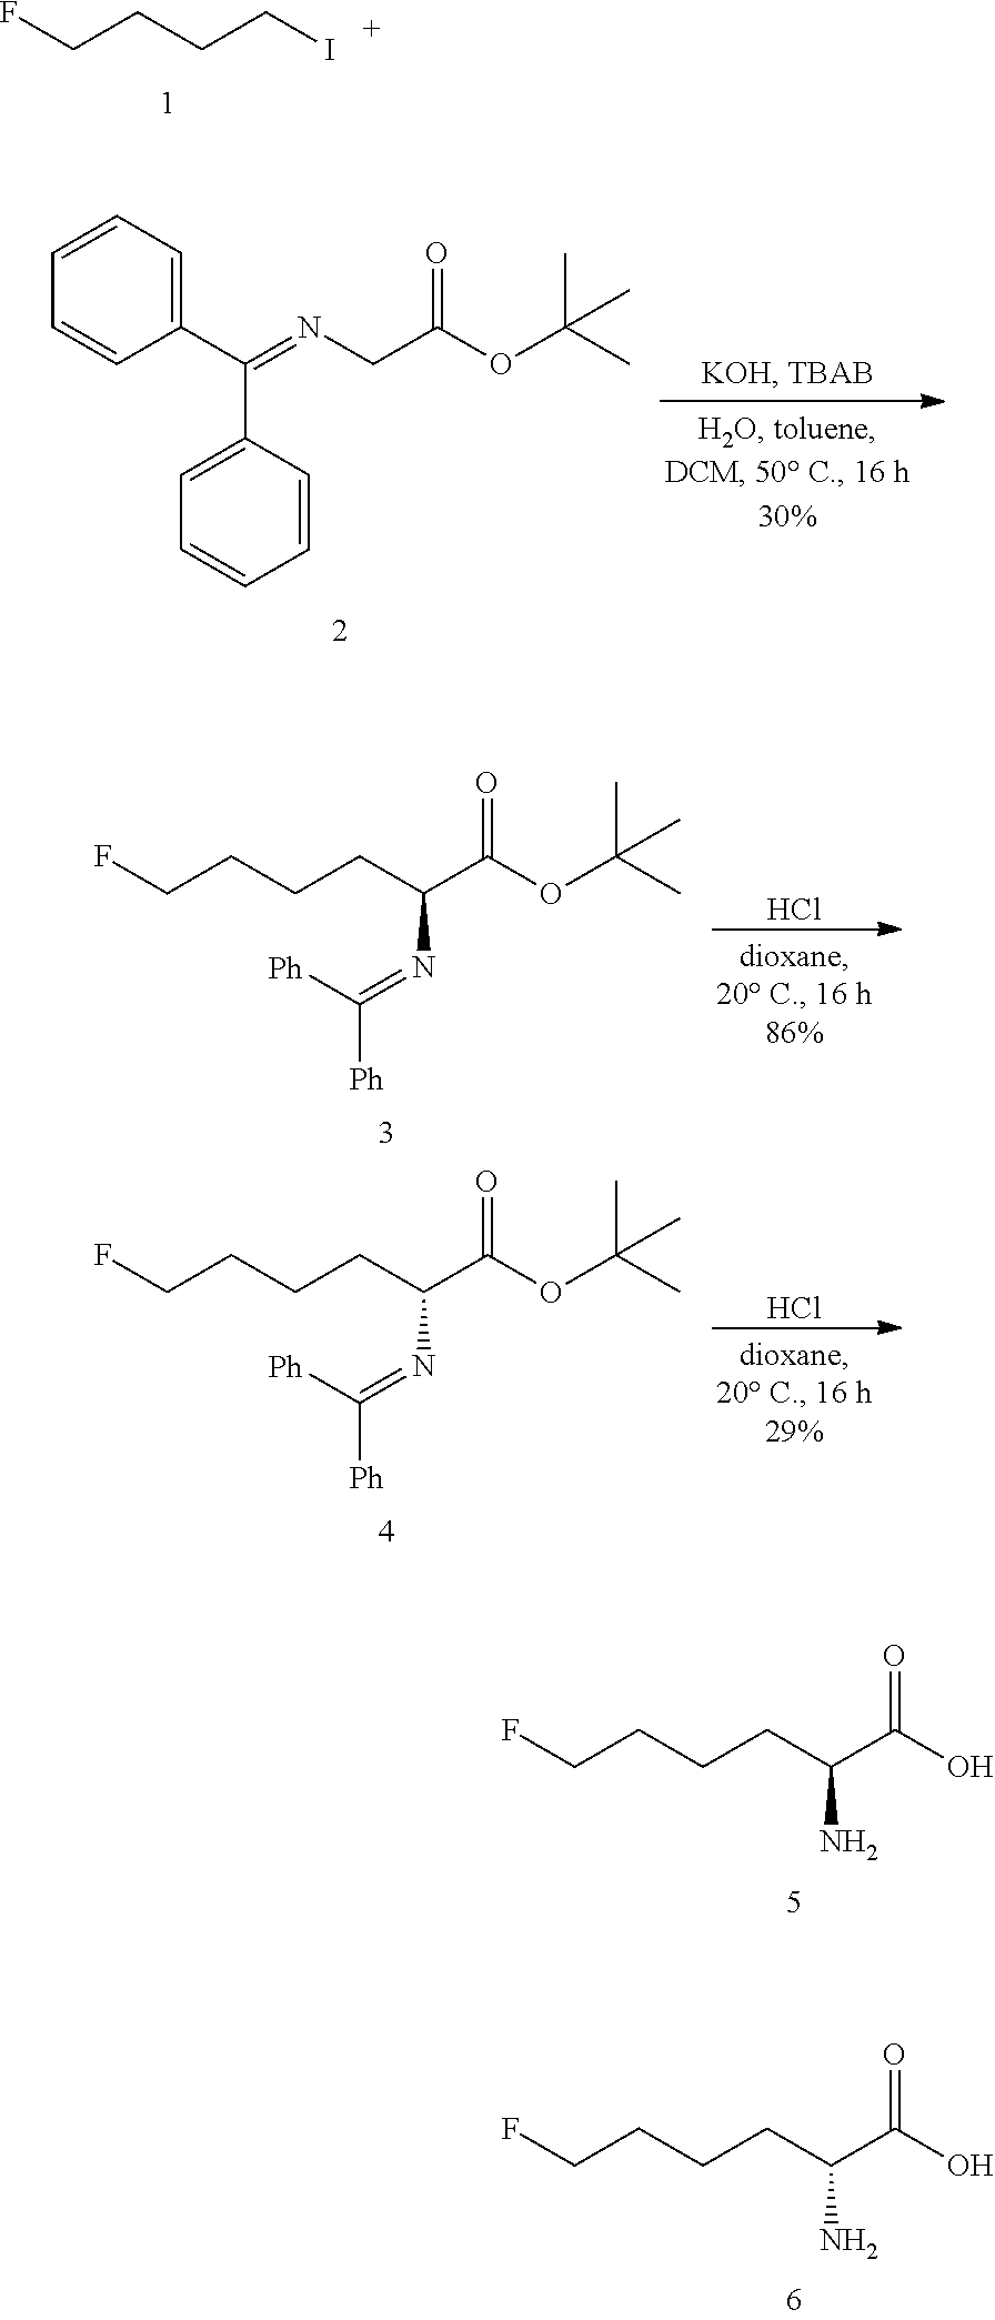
C(CCCI)F.C(=NCC(OC(C)(C)C)=O)(C1=CC=CC=C1)C1=CC=CC=C1.C(C(OC(C)(C)C)=O)(CCCCF)N=C([Ph])[Ph].Cl.C(C(OC(C)(C)C)=O)(CCCCF)N=C([Ph])[Ph].Cl.C(C(O)=O)(CCCCF)N.C(C(O)=O)(CCCCF)N
